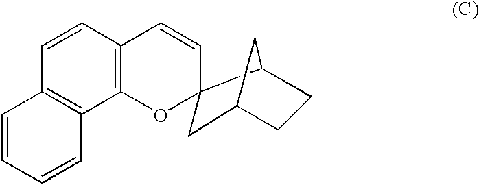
C12(C3CCC(C1)C3)OC1=C(C=CC3=C1C=CC=C3)C=C2
